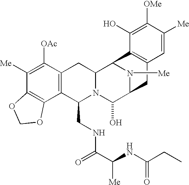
C1([Me])=C([OAc])C2=C(C3=C1OCO3)C(CNC(=O)C([Me])NC(CC)=O)N1C(C2)C2N([Me])C(C1O)CC1=C2C(O)=C([OMe])C([Me])=C1
